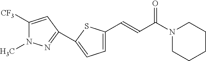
C1CCN(C(C=CC2=CC=C(C3=NN(C)C([CF3])=C3)S2)=O)CC1
